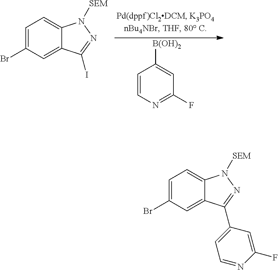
C1=C(Br)C=C2C(=C1)N([SEM])N=C2C1=CC=NC(F)=C1.C1=C(Br)C=C2C(=C1)N([SEM])N=C2I.C1=CN=C(F)C=C1[B(OH)2]
